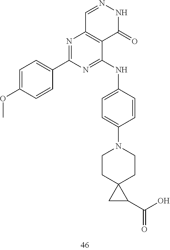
C1=NNC(=O)C2=C1N=C(C1=CC=C(OC)C=C1)N=C2NC1=CC=C(N2CCC3(CC2)CC3C(O)=O)C=C1
